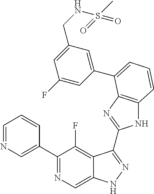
C1=NC=C(C2=NC=C3C(=C2F)C(C2=NC4=C(N2)C=CC=C4C2=CC(CNS(C)(=O)=O)=CC(F)=C2)=NN3)C=C1
